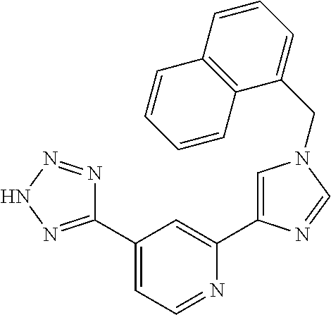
C1(C2=NNN=N2)=CC=NC(C2=CN(CC3=CC=CC4=C3C=CC=C4)C=N2)=C1
